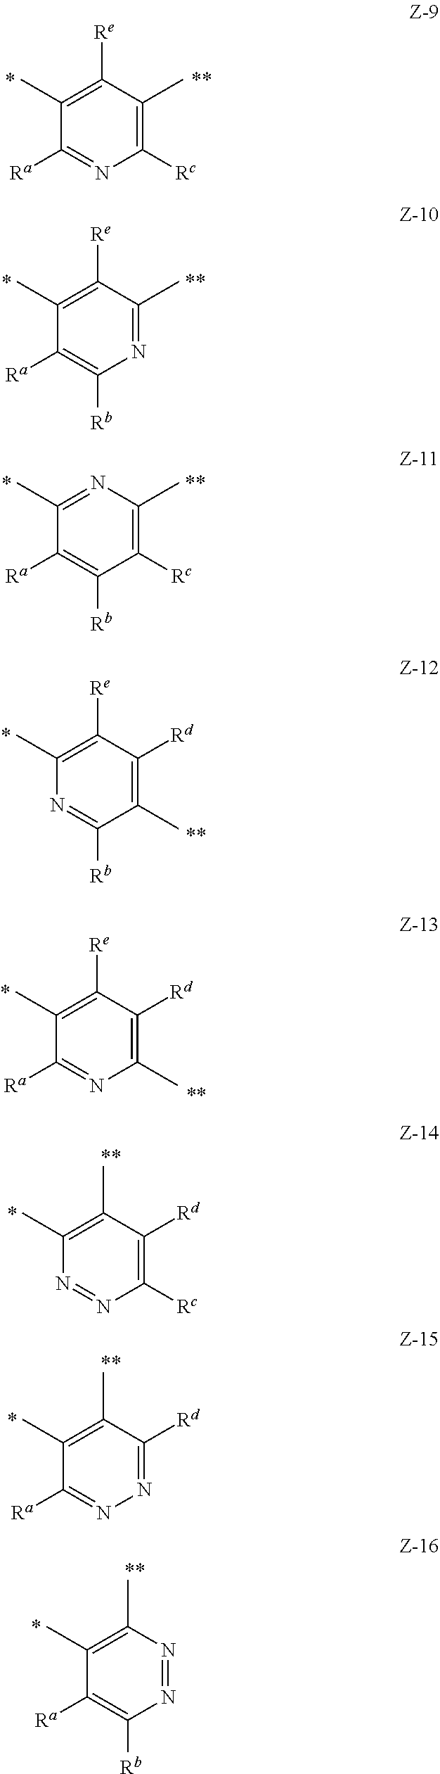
C1([Rc])=C(C)C([Re])=C(C)C([Ra])=N1.N1=C(C)C([Re])=C(C)C([Ra])=C1[Rb].C1([Rc])=C(C)N=C(C)C([Ra])=C1[Rb].C1(C)=C([Rd])C([Re])=C(C)N=C1[Rb].C1(C)=C([Rd])C([Re])=C(C)C([Ra])=N1.C1([Rc])=C([Rd])C(C)=C(C)N=N1.N1=C([Rd])C(C)=C(C)C([Ra])=N1.N1=NC(C)=C(C)C([Ra])=C1[Rb]
